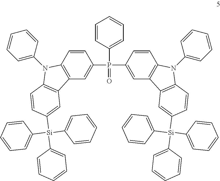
C1=CC(P(=O)(C2=CC3=C(C=C2)N(C2=CC=CC=C2)C2=C3C=C([Si](C3=CC=CC=C3)(C3=CC=CC=C3)C3=CC=CC=C3)C=C2)C2=CC3=C(C=C2)N(C2=CC=CC=C2)C2=C3C=C([Si](C3=CC=CC=C3)(C3=CC=CC=C3)C3=CC=CC=C3)C=C2)=CC=C1
